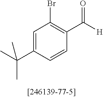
C1=C(C(C)(C)C)C=CC(C([H])=O)=C1Br
